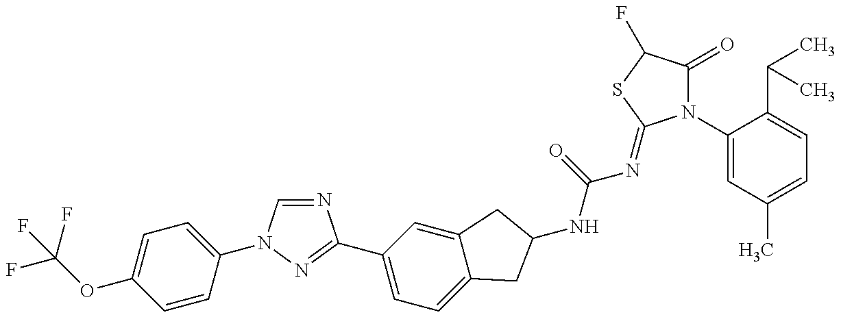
FC(OC1=CC=C(N2C=NC(C3=CC=C4C(=C3)CC(NC(N=C3N(C5=CC(C)=CC=C5C(C)C)C(=O)C(F)S3)=O)C4)=N2)C=C1)(F)F
